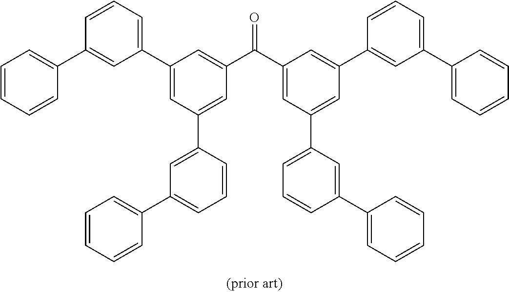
C1=CC=CC(C2=CC(C3=CC(C4=CC(C5=CC=CC=C5)=CC=C4)=CC(C(C4=CC(C5=CC=CC(C6=CC=CC=C6)=C5)=CC(C5=CC(C6=CC=CC=C6)=CC=C5)=C4)=O)=C3)=CC=C2)=C1
